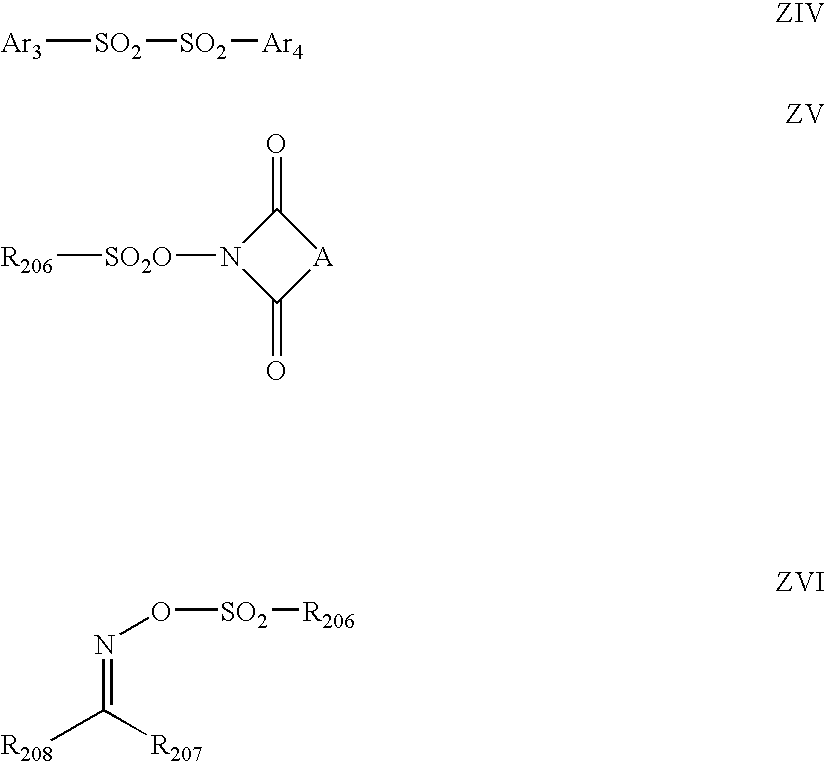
[Ar3][SO2][SO2][Ar4].[R206][SO2O]N1C(=O)[A]C1=O.N(=C([R208])[R207])O[SO2][R206]
